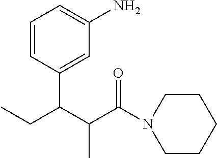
C1=CC(C(C(C(N2CCCCC2)=O)C)CC)=CC(N)=C1
